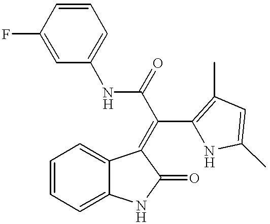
C1=CC=C2C(=C1)C(=C(C(NC1=CC=CC(F)=C1)=O)C1=C(C)C=C(C)N1)C(=O)N2
